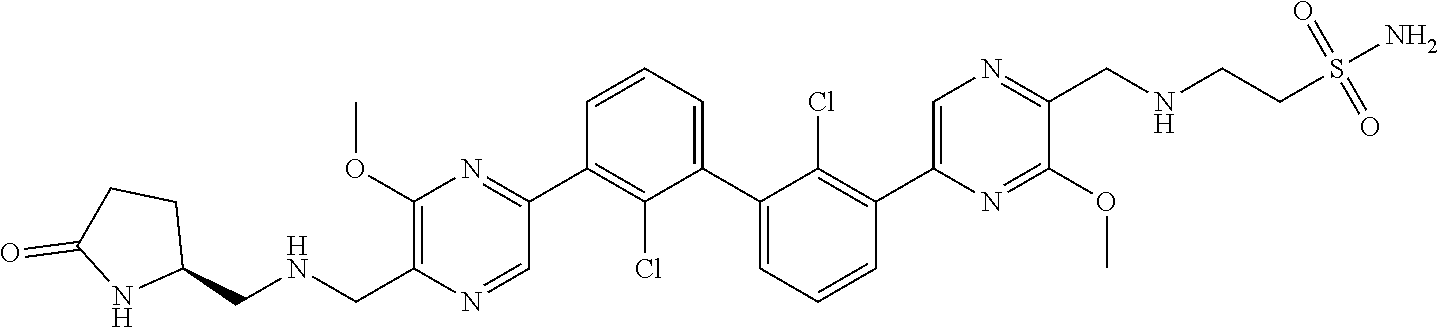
C1(OC)=C(CNCC2CCC(=O)N2)N=CC(C2=C(Cl)C(C3=CC=CC(C4=CN=C(CNCCS(N)(=O)=O)C(OC)=N4)=C3Cl)=CC=C2)=N1
